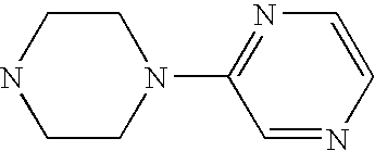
C1CN(C2=NC=CN=C2)CCN1
